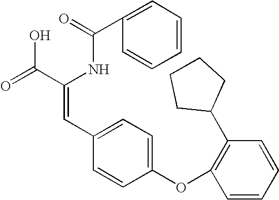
C1=C(C(=O)NC(C(=O)O)=CC2=CC=C(OC3=C(C4CCCC4)C=CC=C3)C=C2)C=CC=C1
